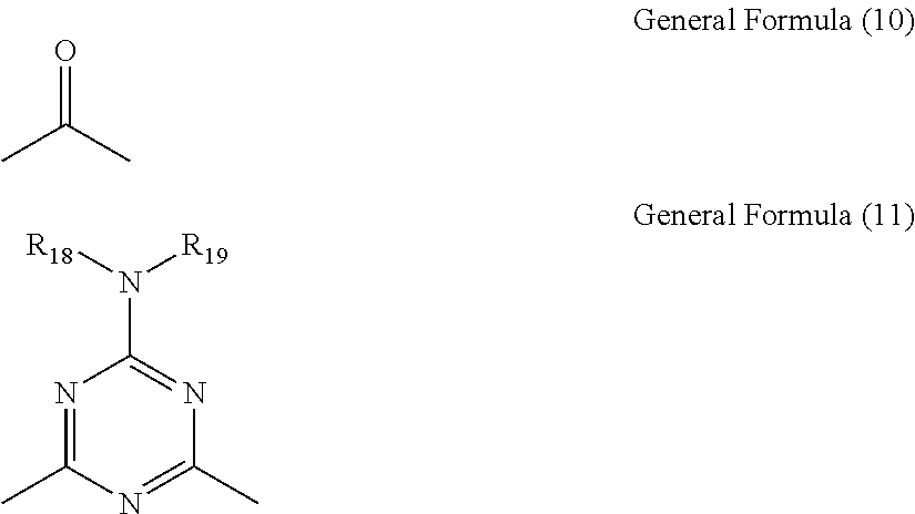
CC(C)=O.N1=C(C)N=C(C)N=C1N([R18])[R19]
